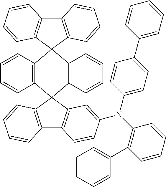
C12=C(C=CC=C1)C1(C3=C(C=CC=C3)C23C2=C(C4=C3C=CC=C4)C=CC=C2)C2=C(C3=C1C=CC=C3)C=CC(N(C1=C(C3=CC=CC=C3)C=CC=C1)C1=CC=C(C3=CC=CC=C3)C=C1)=C2
